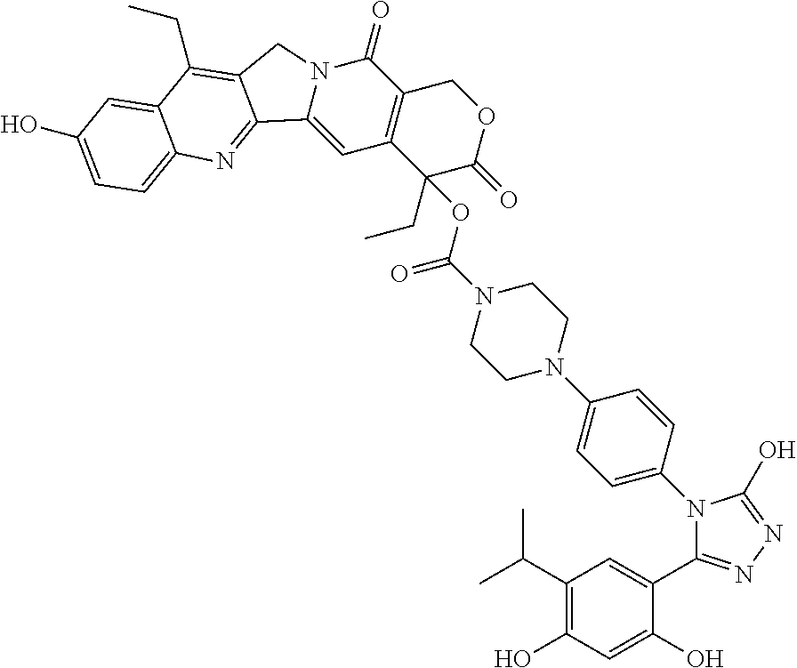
C(N1CCN(C2=CC=C(N3C(C4=CC(C(C)C)=C(O)C=C4O)=NN=C3O)C=C2)CC1)(=O)OC1(CC)C2=C(COC1=O)C(=O)N1C(=C2)C2=NC3=CC=C(O)C=C3C(CC)=C2C1
